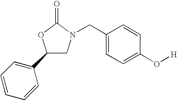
C1(C2=CC=CC=C2)CN(CC2=CC=C(O[H])C=C2)C(=O)O1
